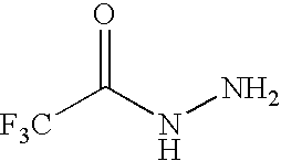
[F3C]C(NN)=O
